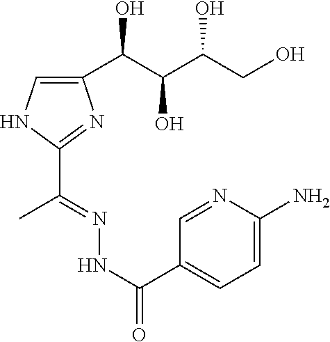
C1(C(NN=C(C2=NC(C(C(C(CO)O)O)O)=CN2)C)=O)=CC=C(N)N=C1
